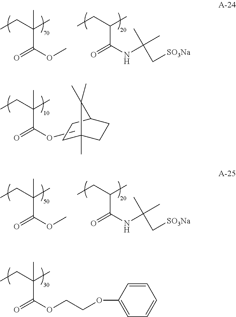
C1C2(C)CCC(C1)C2(C)C.COC(C(CC)(C)C)=O.C(C(CC)(C)C)(OCCOC1=CC=CC=C1)=O.C(C(CC)(C)C)(OC)=O.C(C(CC)C)(NC(C[SO3Na])(C)C)=O.C(C(CC)(C)C)(OC)=O.C(C(CC)C)(NC(C[SO3Na])(C)C)=O
